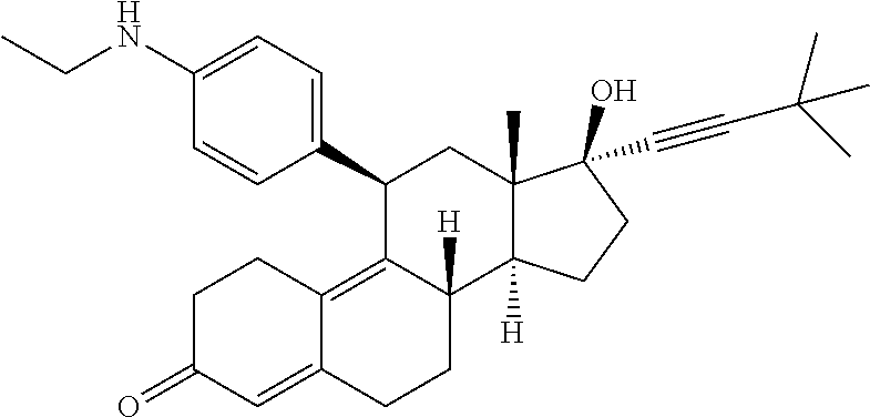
C1(C2=CC=C(NCC)C=C2)C2=C3C(=CC(=O)CC3)CCC2([H])C2([H])C(C)(C1)C(C#CC(C)(C)C)(O)CC2
